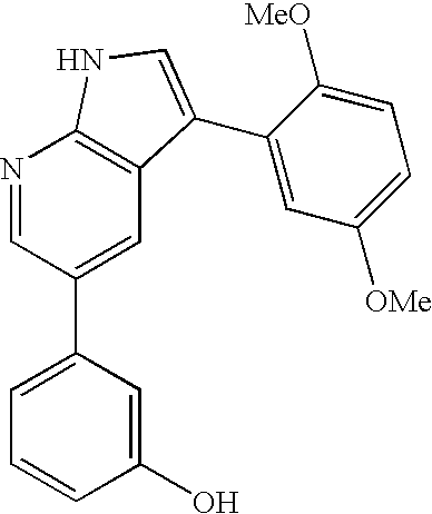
N1=CC(C2=CC=CC(O)=C2)=CC2=C1NC=C2C1=CC([OMe])=CC=C1[MeO]
